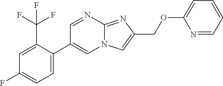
C1=C(C2=CN3C(=NC(COC4=CC=CC=N4)=C3)N=C2)C(C(F)(F)F)=CC(F)=C1
